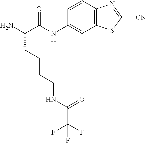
C1=CC2=C(C=C1NC(C(N)CCCCNC(=O)C(F)(F)F)=O)SC([CN])=N2
